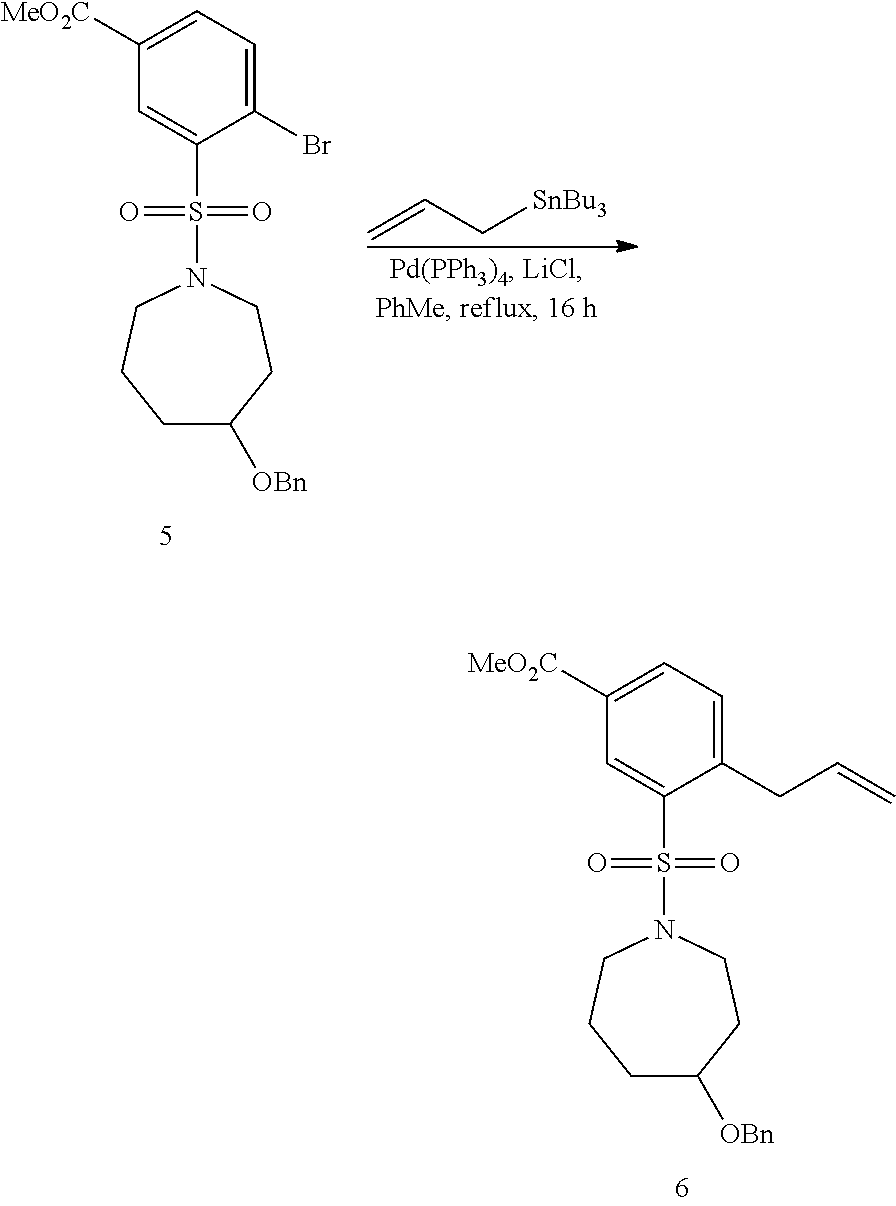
C1([MeO2C])=CC=C(Br)C(S(=O)(=O)N2CCCC([OBn])CC2)=C1.C=CC[SnBu3].C1([MeO2C])=CC=C(CC=C)C(S(=O)(=O)N2CCCC([OBn])CC2)=C1
